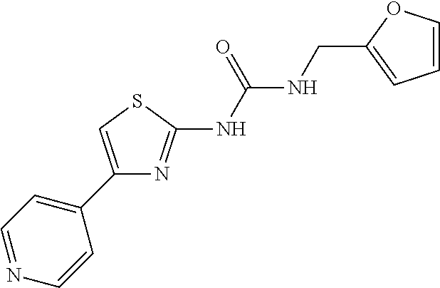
C1(C2=CC=NC=C2)=CSC(NC(NCC2=CC=CO2)=O)=N1
